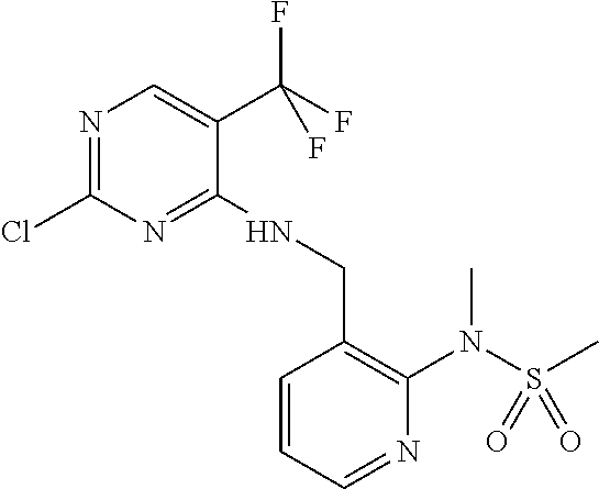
ClC1=NC=C(C(F)(F)F)C(NCC2=C(N(S(C)(=O)=O)C)N=CC=C2)=N1
